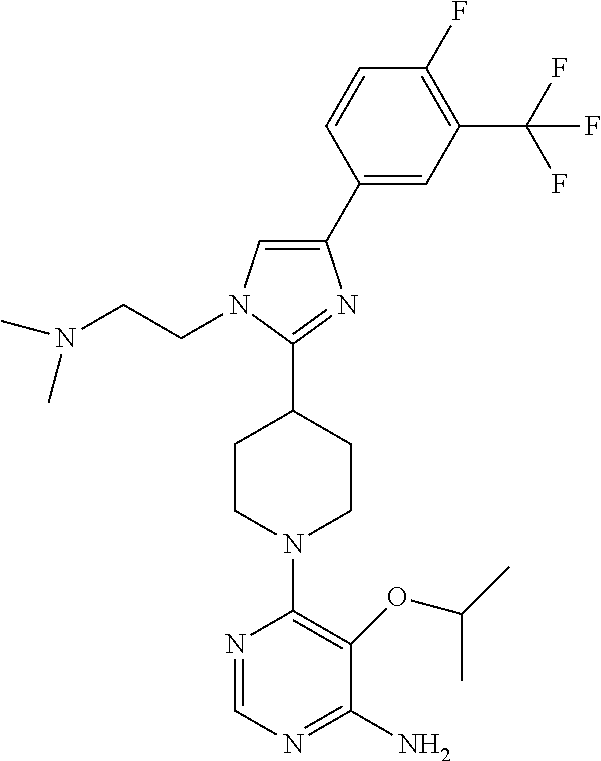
C1(C2CCN(C3=C(OC(C)C)C(N)=NC=N3)CC2)=NC(C2=CC(C(F)(F)F)=C(F)C=C2)=CN1CCN(C)C
